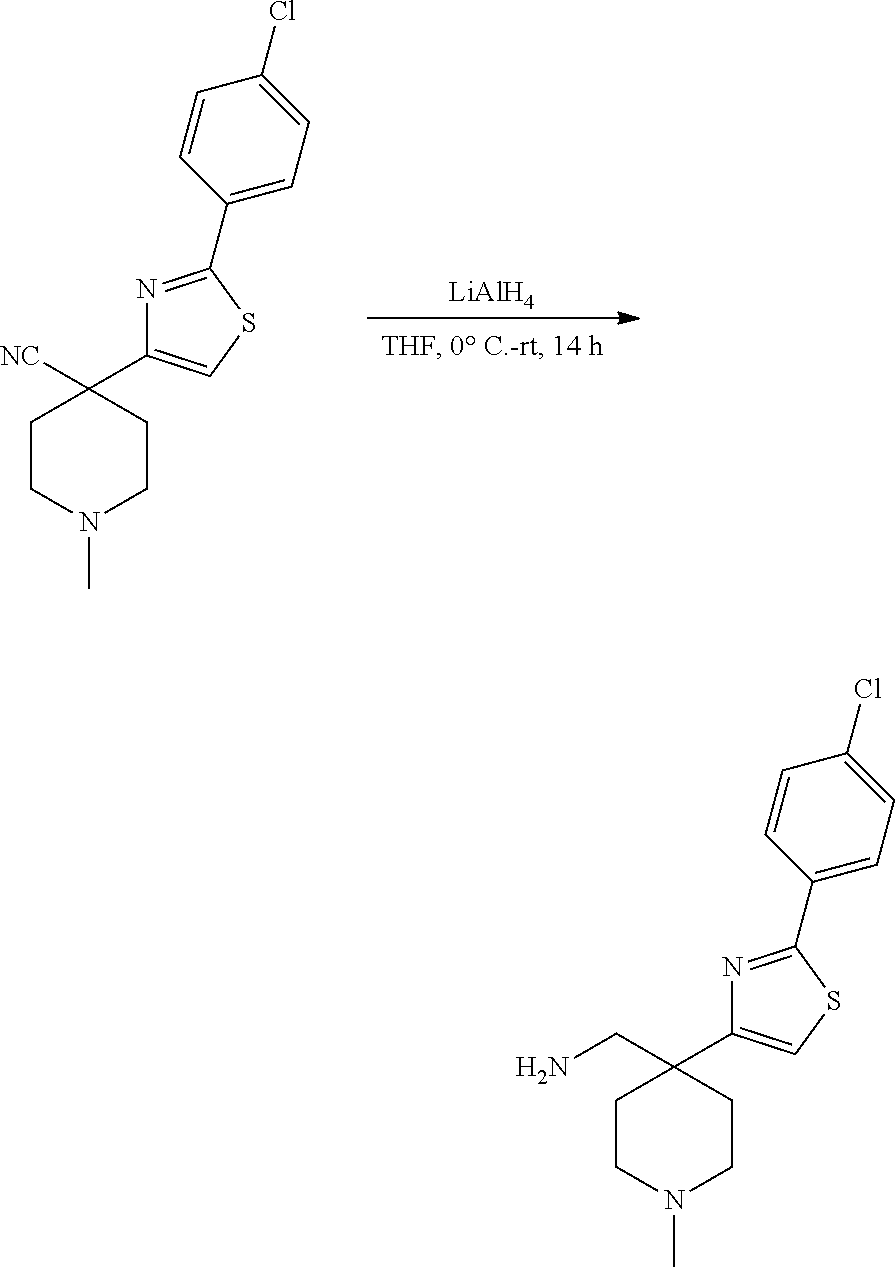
C1CN(C)CCC1(C1=CSC(C2=CC=C(Cl)C=C2)=N1)[NC].[LiAlH4].C1CN(C)CCC1(CN)C1=CSC(C2=CC=C(Cl)C=C2)=N1
